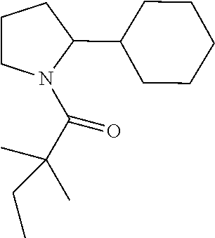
C1(C2CCCN2C(=O)C(C)(C)CC)CCCCC1
